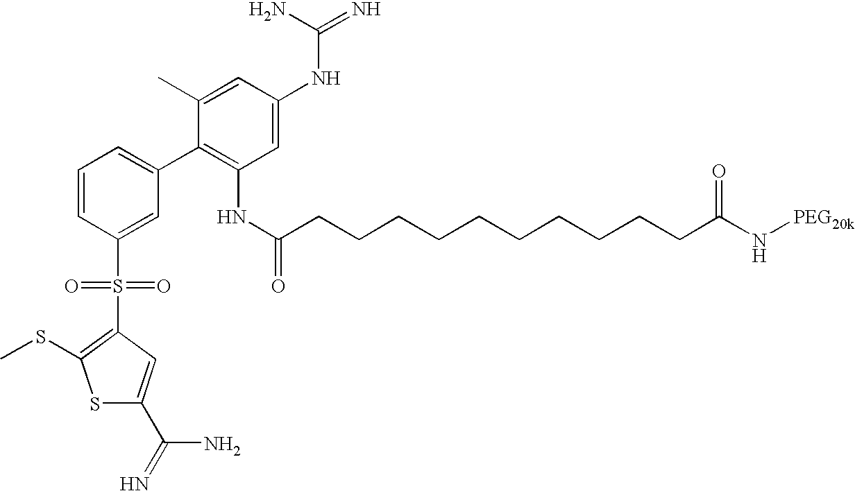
S1C(C(=N)N)=CC(S(=O)(=O)C2=CC(C3=C(NC(CCCCCCCCCCC(N[PEG20k])=O)=O)C=C(NC(N)=N)C=C3C)=CC=C2)=C1SC
